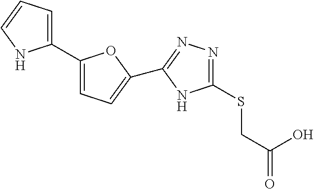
C1(C2=CC=CN2)=CC=C(C2=NN=C(SCC(=O)O)N2)O1
